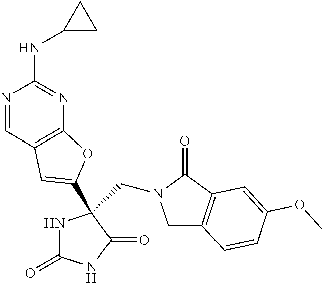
C1C2=C(C(=O)N1CC1(C3=CC4=C(N=C(NC5CC5)N=C4)O3)NC(=O)NC1=O)C=C(OC)C=C2
